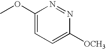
C1(OC)=CC=C([OCH3])N=N1
